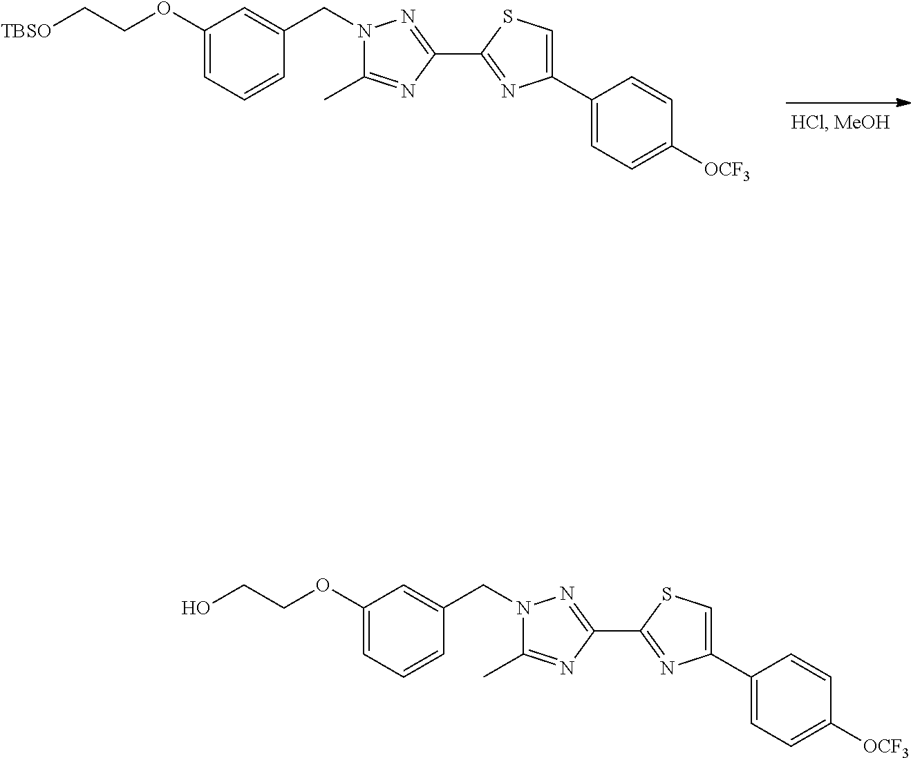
[TBSO]CCOC1=CC=CC(CN2C(C)=NC(C3=NC(C4=CC=C([OCF3])C=C4)=CS3)=N2)=C1.OCCOC1=CC=CC(CN2C(C)=NC(C3=NC(C4=CC=C([OCF3])C=C4)=CS3)=N2)=C1
